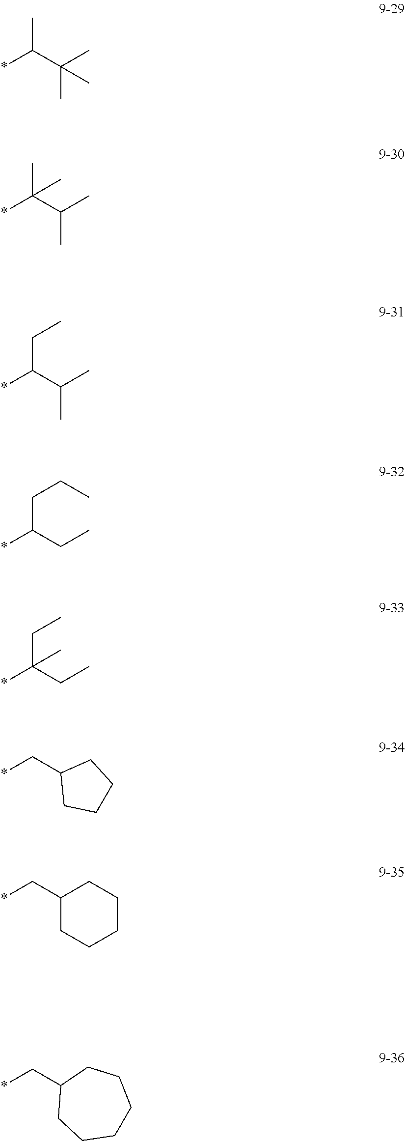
*C(C(C)(C)C)C.*C(C(C)C)(C)C.*C(C(C)C)CC.*C(CC)CCC.*C(CC)(CC)C.*CC1CCCC1.*CC1CCCCC1.*CC1CCCCCC1
